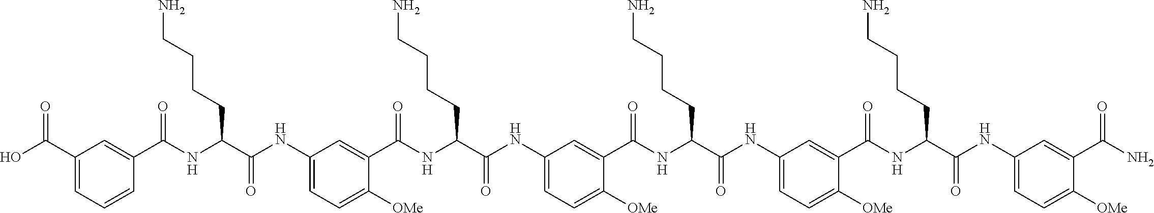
C1(NC(C(NC(C2=CC(C(O)=O)=CC=C2)=O)CCCCN)=O)=CC=C([OMe])C(C(NC(C(NC2=CC=C([OMe])C(C(NC(C(NC3=CC=C([OMe])C(C(NC(C(NC4=CC=C([OMe])C(C(N)=O)=C4)=O)CCCCN)=O)=C3)=O)CCCCN)=O)=C2)=O)CCCCN)=O)=C1
